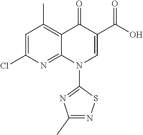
C1=C(Cl)N=C2C(=C1C)C(=O)C(C(O)=O)=CN2C1=NC(C)=NS1
